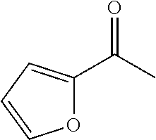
O1C(C(C)=O)=CC=C1
